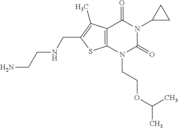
C12=C(N(CCOC(C)C)C(=O)N(C3CC3)C1=O)SC(CNCCN)=C2C
